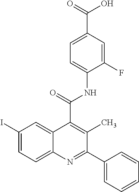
C12=CC(I)=CC=C1N=C(C1=CC=CC=C1)C(C)=C2C(=O)NC1=CC=C(C(=O)O)C=C1F
